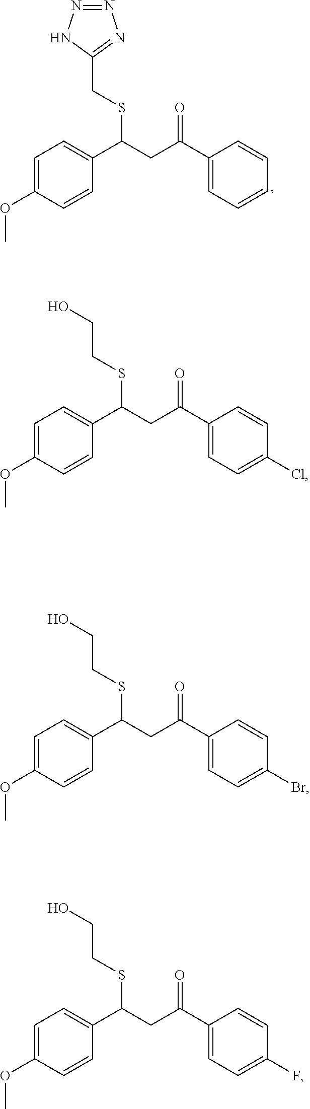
C1=C(OC)C=CC(C(CC(C2=CC=C(Cl)C=C2)=O)SCCO)=C1.C1=C(OC)C=CC(C(CC(C2=CC=C(Br)C=C2)=O)SCCO)=C1.C1=C(OC)C=CC(C(CC(C2=CC=C(F)C=C2)=O)SCCO)=C1.C1=C(OC)C=CC(C(CC(C2=CC=CC=C2)=O)SCC2=NN=NN2)=C1
